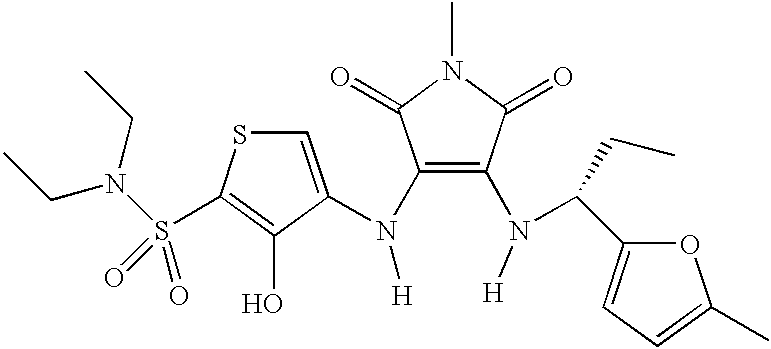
C1(N([H])C2=CSC(S(N(CC)CC)(=O)=O)=C2O)=C(N([H])C(C2=CC=C(C)O2)CC)C(=O)N(C)C1=O
